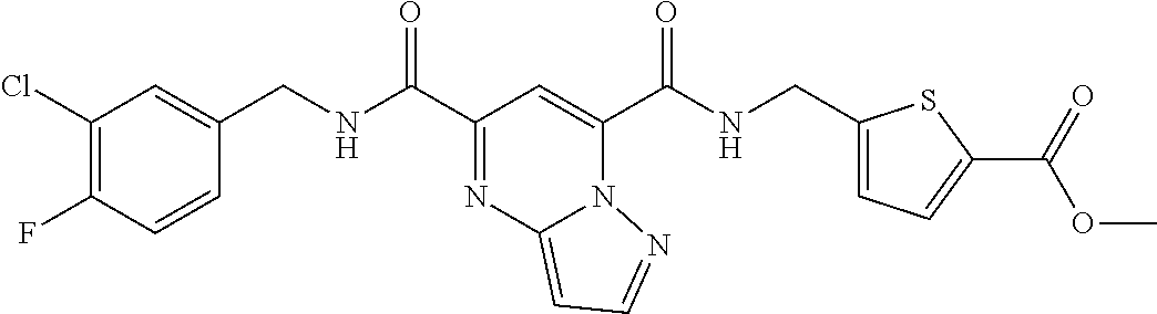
C1(Cl)=C(F)C=CC(CNC(C2=NC3=CC=NN3C(C(NCC3=CC=C(C(=O)OC)S3)=O)=C2)=O)=C1
